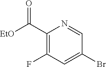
C1(C([EtO])=O)=C(F)C=C(Br)C=N1
